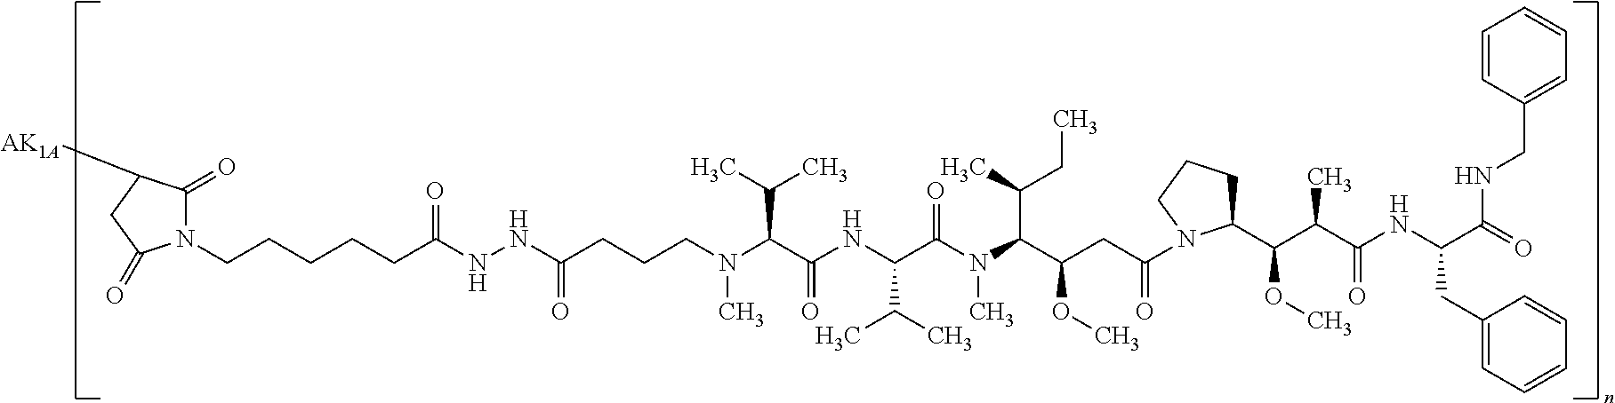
N1(CCCCCC(NNC(=O)CCCN(C(C(C)C)C(=O)NC(C(C)C)C(N(C(C(CC)C)C(OC)CC(N2C(C(C(C(NC(CC3=CC=CC=C3)C(=O)NCC3=CC=CC=C3)=O)C)OC)CCC2)=O)C)=O)C)=O)C(=O)C([AK1A])CC1=O
